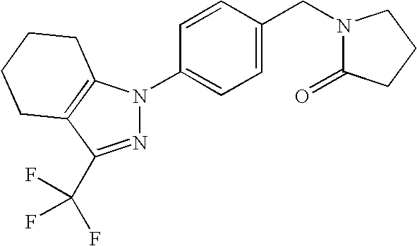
N1=C(C(F)(F)F)C2=C(N1C1=CC=C(CN3C(=O)CCC3)C=C1)CCCC2
